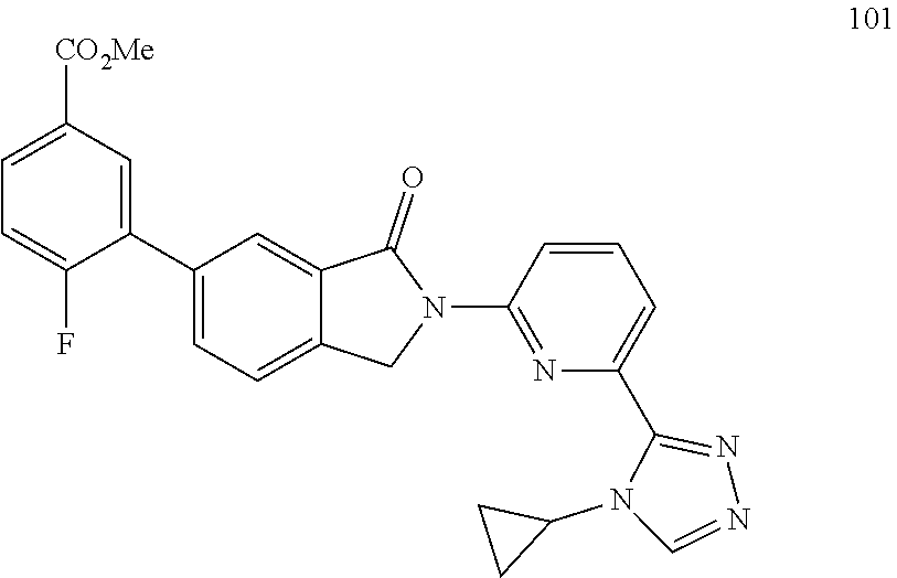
C1=C(C2=CC([CO2Me])=CC=C2F)C=C2C(=C1)CN(C1=NC(C3=NN=CN3C3CC3)=CC=C1)C2=O
